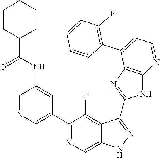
C1=NC=C(C2=NC=C3C(=C2F)C(C2=NC4=C(N2)N=CC=C4C2=C(F)C=CC=C2)=NN3)C=C1NC(=O)C1CCCCC1
